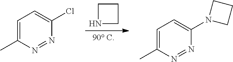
[90 C].N1CCC1.C1=C(C)N=NC(Cl)=C1.C1=C(C)N=NC(N2CCC2)=C1
